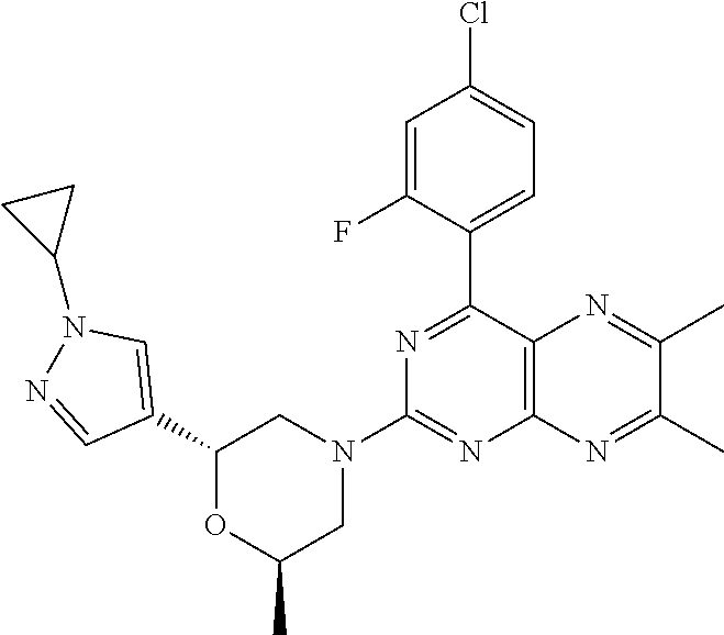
C1(C2=CC=C(Cl)C=C2F)=NC(N2CC(C)OC(C3=CN(C4CC4)N=C3)C2)=NC2=C1N=C(C)C(C)=N2
